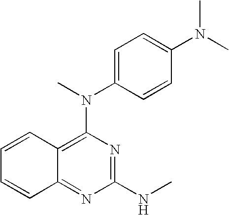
C1=CC2=C(N(C)C3=CC=C(N(C)C)C=C3)N=C(NC)N=C2C=C1
